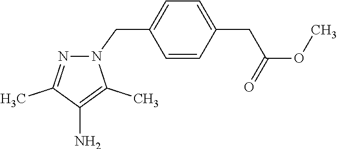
N1(CC2=CC=C(CC(OC)=O)C=C2)N=C(C)C(N)=C1C
